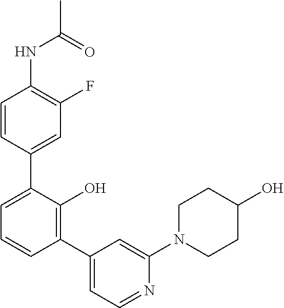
C1(NC(C)=O)=C(F)C=C(C2=CC=CC(C3=CC=NC(N4CCC(O)CC4)=C3)=C2O)C=C1
